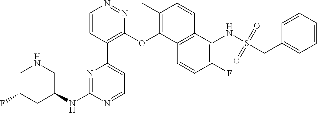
C1C(F)CC(NC2=NC(C3=C(OC4=C(C)C=CC5=C4C=CC(F)=C5NS(=O)(=O)CC4=CC=CC=C4)N=NC=C3)=CC=N2)CN1
